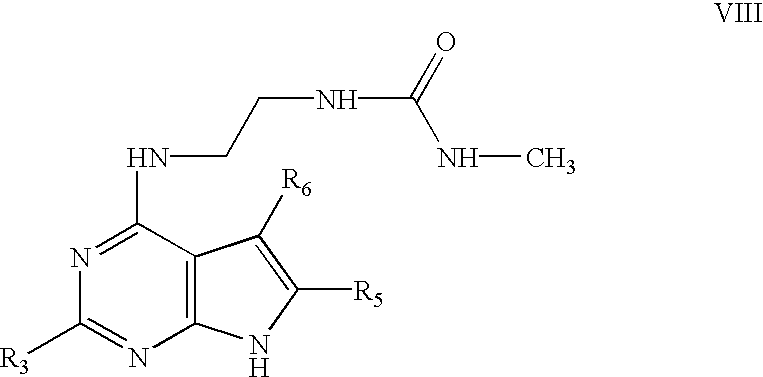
N(C1=NC([R3])=NC2=C1C([R6])=C([R5])N2)CCNC(=O)NC
